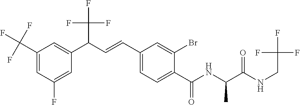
C1=C(C(F)(F)F)C=C(C(C=CC2=CC=C(C(NC(C(NCC(F)(F)F)=O)C)=O)C(Br)=C2)C(F)(F)F)C=C1F
